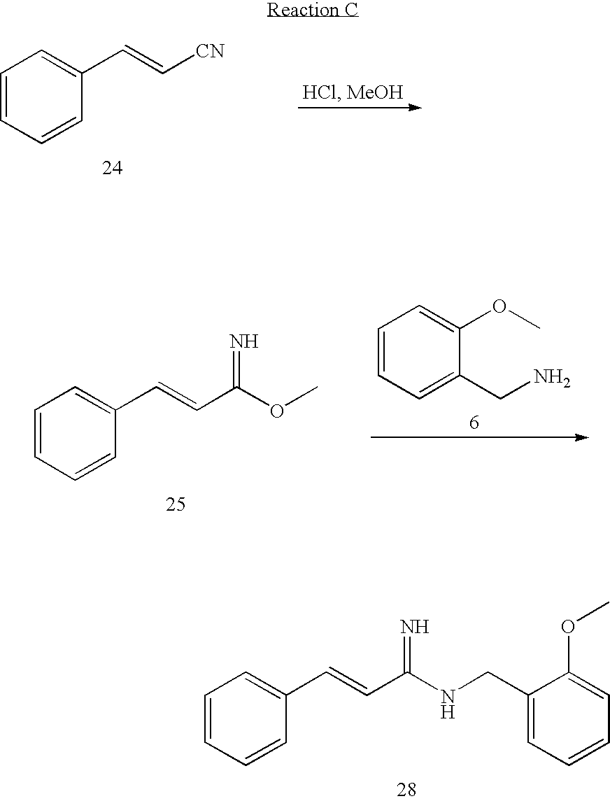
C1=CC=CC(C=CC(NCC2=CC=CC=C2OC)=N)=C1.C1=CC=CC(C=C[CN])=C1.C1=CC=CC(C=CC(OC)=N)=C1.C1=CC=C(CN)C(OC)=C1
